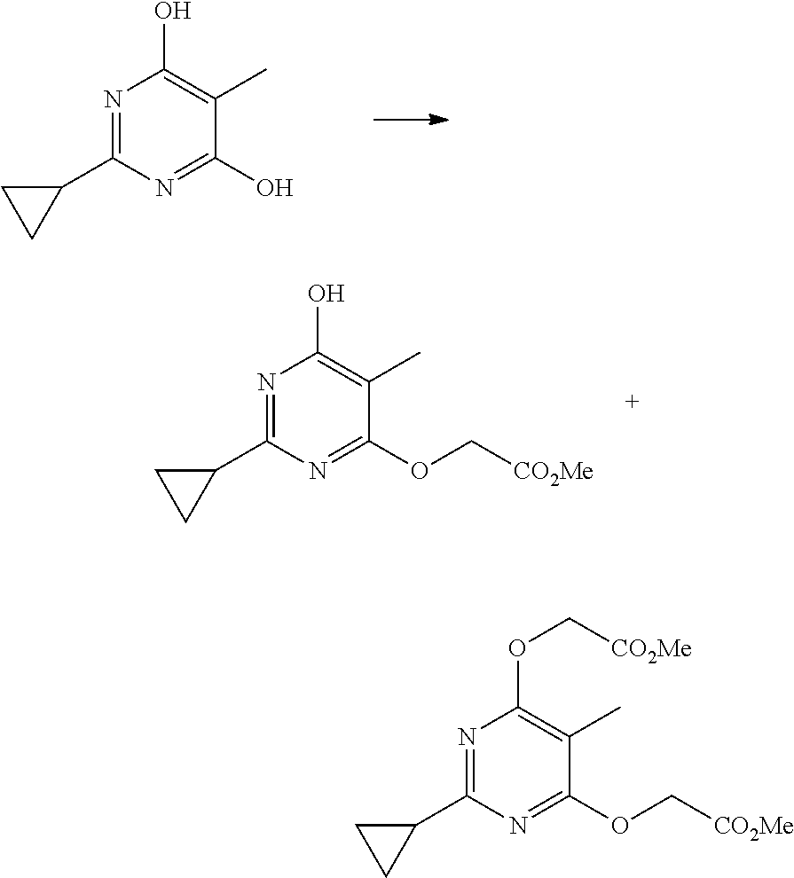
C1(C2=NC(O)=C(C)C(O)=N2)CC1.C1(C2=NC(OC[CO2Me])=C(C)C(OC[CO2Me])=N2)CC1.C1(C2=NC(O)=C(C)C(OC[CO2Me])=N2)CC1
